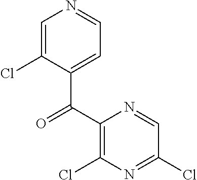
C1=C(Cl)C(C(C2=C(Cl)N=C(Cl)C=N2)=O)=CC=N1
